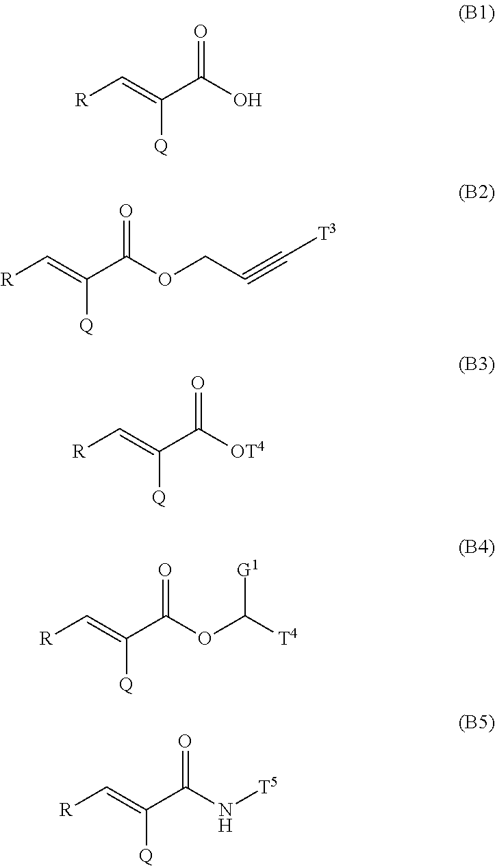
[R]C=C(C(O)=O)[Q].[R]C=C(C(OCC#C[T3])=O)[Q].[R]C=C(C([OT4])=O)[Q].[R]C=C(C(OC([T4])[G1])=O)[Q].[R]C=C(C(N[T5])=O)[Q]
